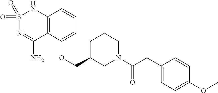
C12=C(C(OCC3CN(C(CC4=CC=C(OC)C=C4)=O)CCC3)=CC=C1)C(N)=NS(=O)(=O)N2
